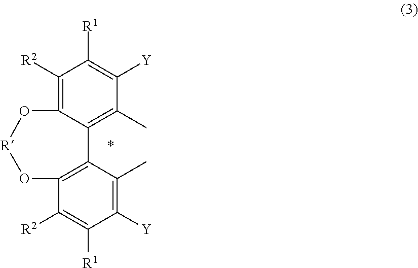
C1([R2])=C2C(=C(C)C([Y])=C1[R1])C1=C(C([R2])=C([R1])C([Y])=C1C)O[R]O2
